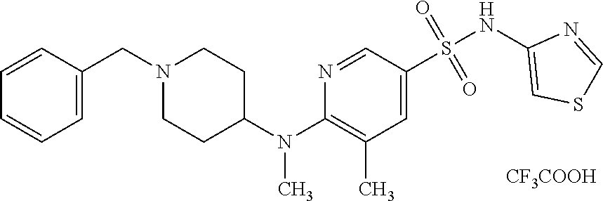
N1=CC(S(NC2=CSC=N2)(=O)=O)=CC(C)=C1N(C1CCN(CC2=CC=CC=C2)CC1)C.[CF3COOH]
